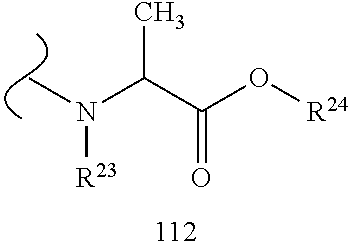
C(C(O[R24])=O)(N([R23])C)C
